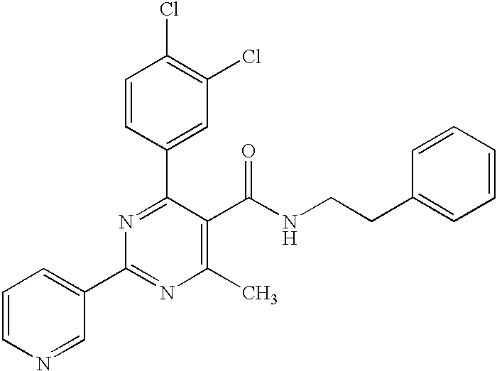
C1=CC(C2=NC(C3=CC=CN=C3)=NC(C)=C2C(NCCC2=CC=CC=C2)=O)=CC(Cl)=C1Cl
